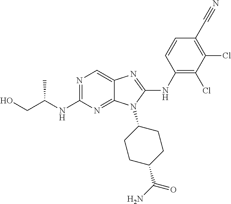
N1=C(NC(C)CO)N=C2C(=C1)N=C(NC1=C(Cl)C(Cl)=C(C#N)C=C1)N2C1CCC(C(N)=O)CC1
